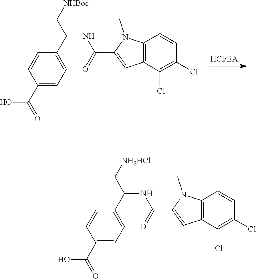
C12=C(C(Cl)=C(Cl)C=C1)C=C(C(=O)NC(C[NHBoc])C1=CC=C(C(=O)O)C=C1)N2C.C12=C(C(Cl)=C(Cl)C=C1)C=C(C(=O)NC(C[NH2HCl])C1=CC=C(C(=O)O)C=C1)N2C
